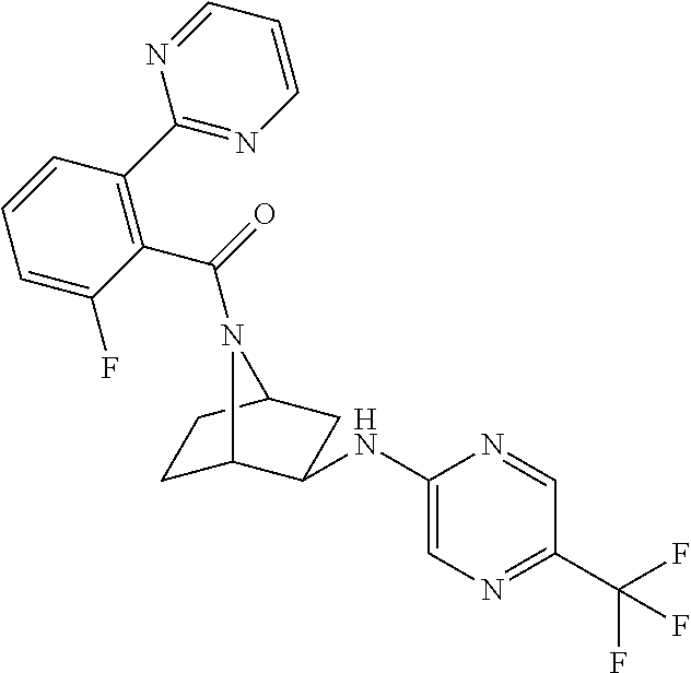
C1C2C(NC3=CN=C(C(F)(F)F)C=N3)CC(C1)N2C(=O)C1=C(C2=NC=CC=N2)C=CC=C1F
